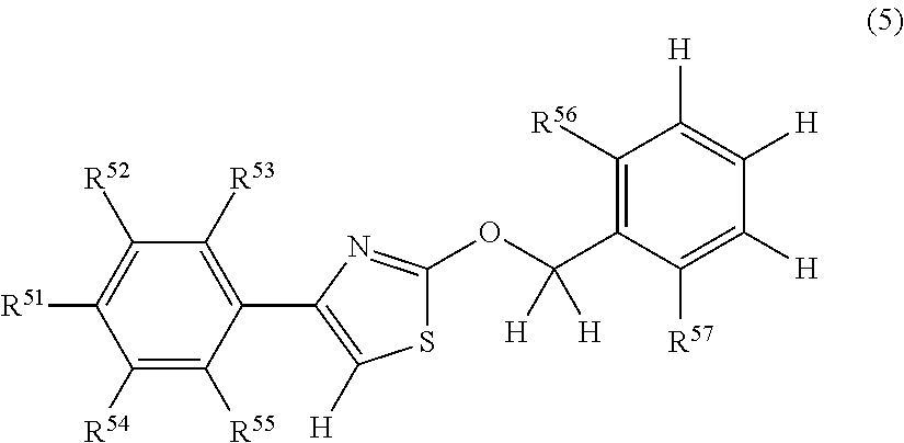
[R57]C1=C([H])C([H])=C([H])C([R56])=C1C(OC1=NC(C2=C([R53])C([R52])=C([R51])C([R54])=C2[R55])=C([H])S1)([H])[H]
